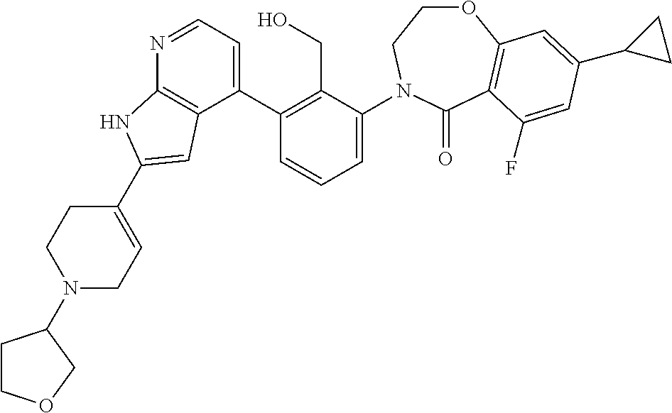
C1(C2=C(CO)C(N3CCOC4=C(C3=O)C(F)=CC(C3CC3)=C4)=CC=C2)=CC=NC2=C1C=C(C1=CCN(C3CCOC3)CC1)N2
